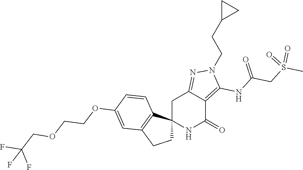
C12(NC(=O)C3=C(NC(CS(C)(=O)=O)=O)N(CCC4CC4)N=C3C1)CCC1=C2C=CC(OCCOCC(F)(F)F)=C1
